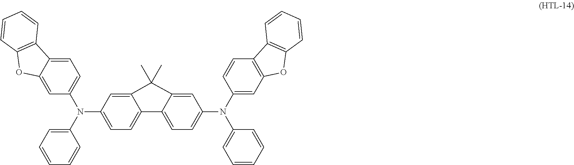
C1=CC=C(N(C2=CC3=C(C=C2)C2=C(O3)C=CC=C2)C2=CC=C3C(=C2)C(C)(C)C2=CC(N(C4=CC=CC=C4)C4=CC=C5C(=C4)OC4=C5C=CC=C4)=CC=C32)C=C1
